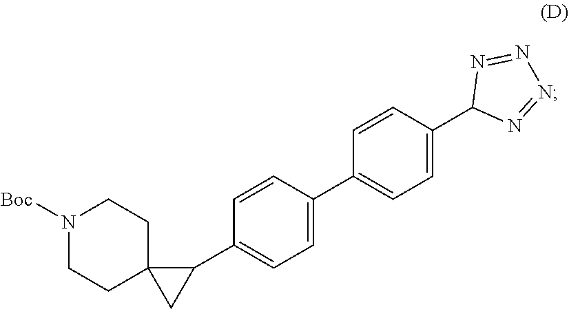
N1=NN=NC1C1=CC=C(C2=CC=C(C3C4(C3)CCN([Boc])CC4)C=C2)C=C1
